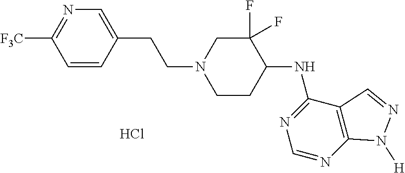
C1=CC(CCN2CCC(NC3=NC=NC4=C3C=NN4[H])C(F)(F)C2)=CN=C1[F3C].Cl
